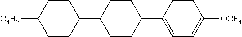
C1([C3H7])CCC(C2CCC(C3=CC=C([OCF3])C=C3)CC2)CC1
